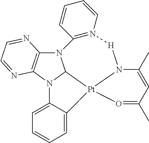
C12=C(N3C4N1C1=N(C=CC=C1)[H]N1C(C)=CC(C)=O[Pt]41C1=CC=CC=C31)N=CC=N2
